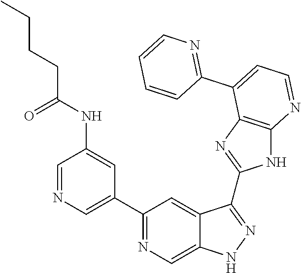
C1=NC=C(C2=NC=C3C(=C2)C(C2=NC4=C(N2)N=CC=C4C2=NC=CC=C2)=NN3)C=C1NC(CCCC)=O
